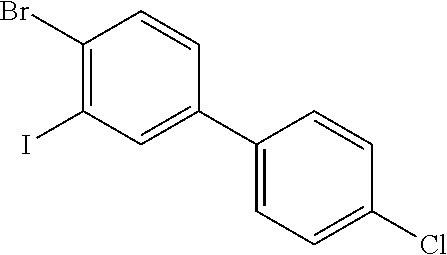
IC1=C(Br)C=CC(C2=CC=C(Cl)C=C2)=C1
